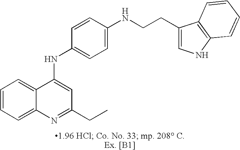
C12=CC=CC=C1N=C(CC)C=C2NC1=CC=C(NCCC2=CNC3=C2C=CC=C3)C=C1
